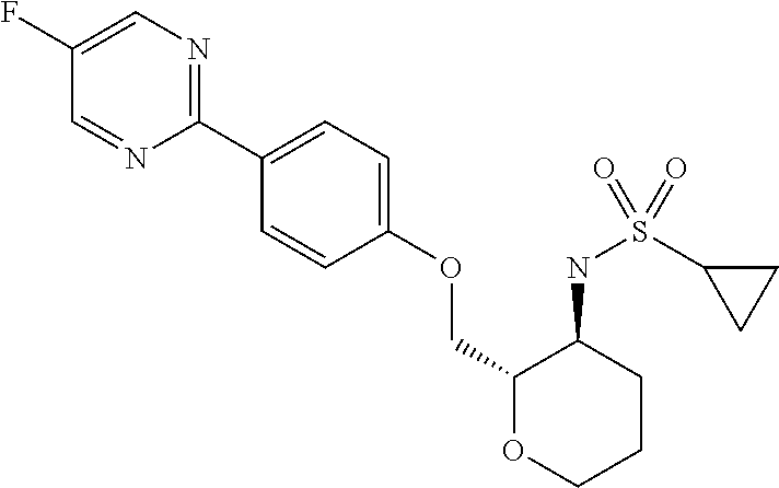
C1(F)=CN=C(C2=CC=C(OCC3OCCCC3NS(C3CC3)(=O)=O)C=C2)N=C1
